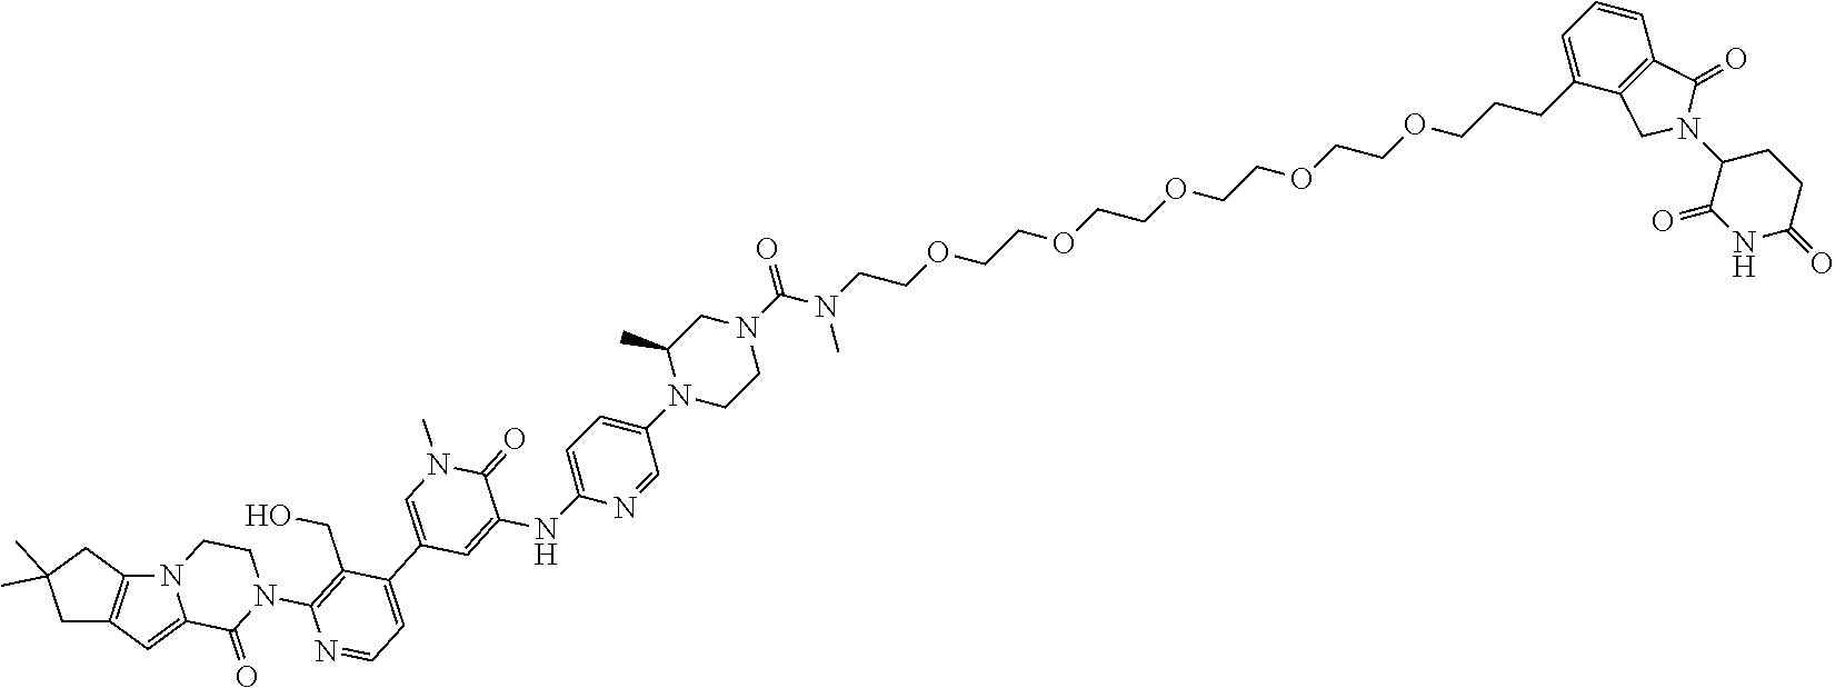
C1=C2C(=O)N(C3=C(CO)C(C4=CN(C)C(=O)C(NC5=CC=C(N6CCN(C(N(CCOCCOCCOCCOCCOCCCC7=CC=CC8=C7CN(C7CCC(=O)NC7=O)C8=O)C)=O)CC6C)C=N5)=C4)=CC=N3)CCN2C2=C1CC(C)(C)C2
